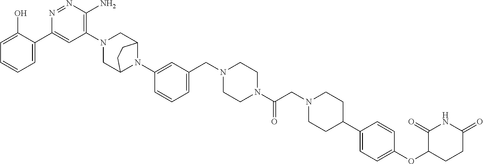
C1=C(O)C(C2=CC(N3CC4N(C5=CC(CN6CCN(C(=O)CN7CCC(C8=CC=C(OC9CCC(=O)NC9=O)C=C8)CC7)CC6)=CC=C5)C(C3)CC4)=C(N)N=N2)=CC=C1
